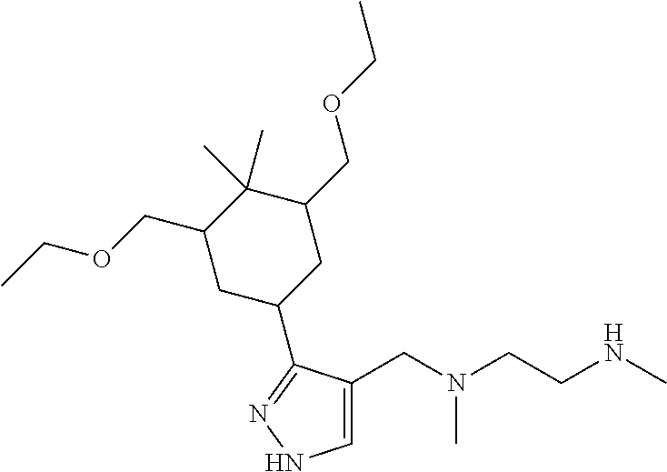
C1=C(CN(CCNC)C)C(C2CC(COCC)C(C)(C)C(COCC)C2)=NN1
